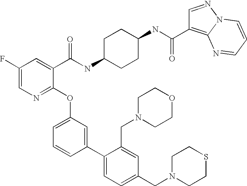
C1(F)=CN=C(OC2=CC=CC(C3=CC=C(CN4CCSCC4)C=C3CN3CCOCC3)=C2)C(C(NC2CCC(NC(=O)C3=C4N(N=C3)C=CC=N4)CC2)=O)=C1
